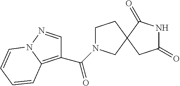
C1N(C(=O)C2=C3N(N=C2)C=CC=C3)CC2(C1)CC(=O)NC2=O
